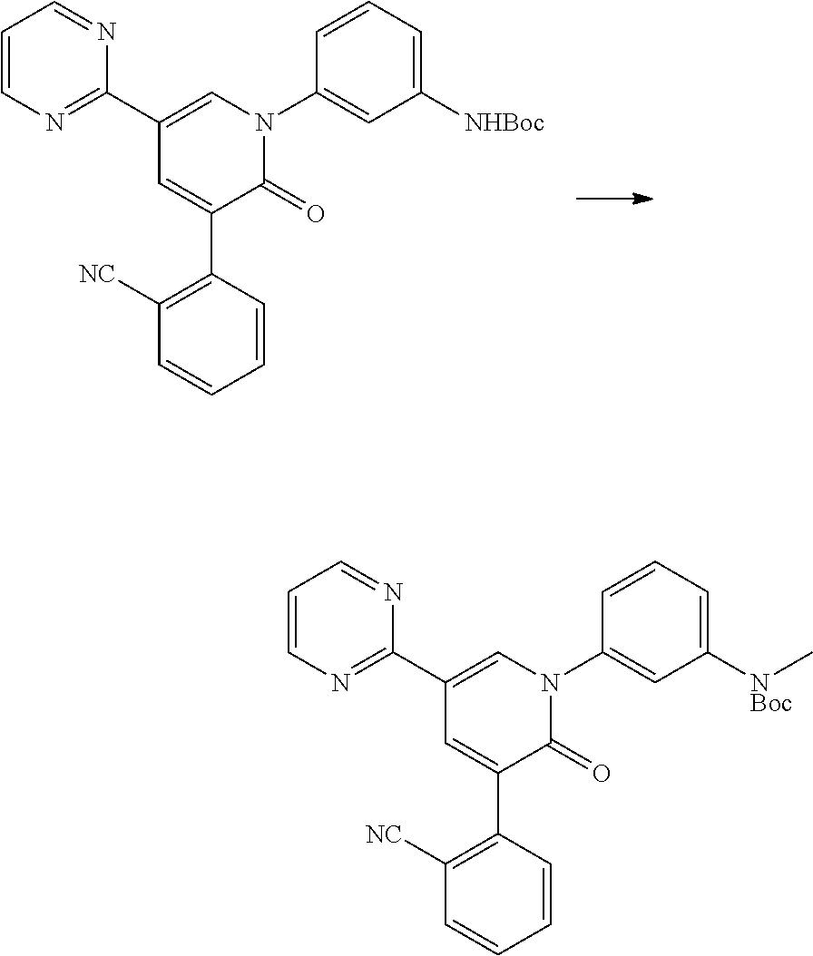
C1=CN=C(C2=CN(C3=CC([NHBoc])=CC=C3)C(=O)C(C3=C([NC])C=CC=C3)=C2)N=C1.C1=CN=C(C2=CN(C3=CC([NBoc]C)=CC=C3)C(=O)C(C3=C([NC])C=CC=C3)=C2)N=C1
